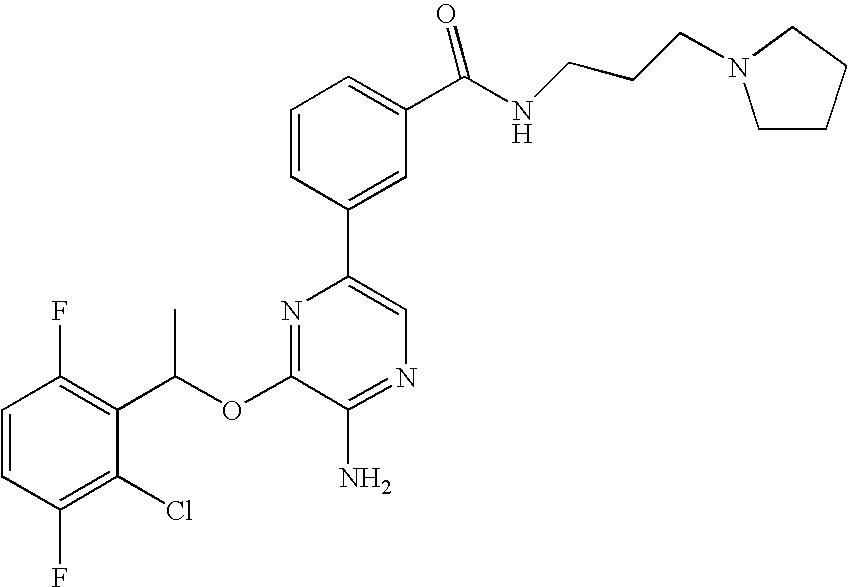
C1=CC(F)=C(C(OC2=NC(C3=CC(C(NCCCN4CCCC4)=O)=CC=C3)=CN=C2N)C)C(Cl)=C1F
